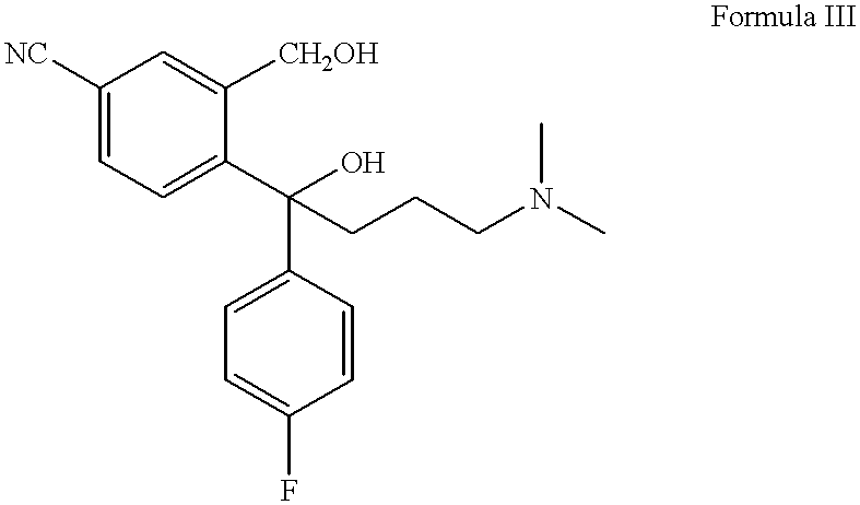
C1([NC])=CC=C(C(O)(C2=CC=C(F)C=C2)CCCN(C)C)C([CH2OH])=C1
